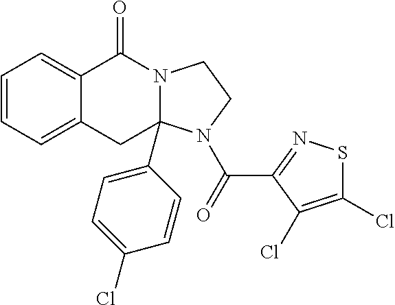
C1=CC=C2C(=C1)C(=O)N1C(C3=CC=C(Cl)C=C3)(C2)N(C(=O)C2=NSC(Cl)=C2Cl)CC1
